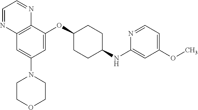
C12=C(C(OC3CCC(NC4=CC(OC)=CC=N4)CC3)=CC(N3CCOCC3)=C1)N=CC=N2
